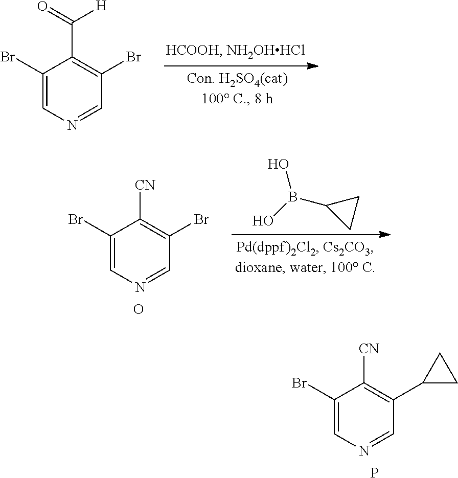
C1(Br)=CN=CC(Br)=C1C(=O)[H].C1(Br)=CN=CC(Br)=C1[CN].O.B(C1CC1)(O)O.C1(Br)=CN=CC(C2CC2)=C1[CN].P
